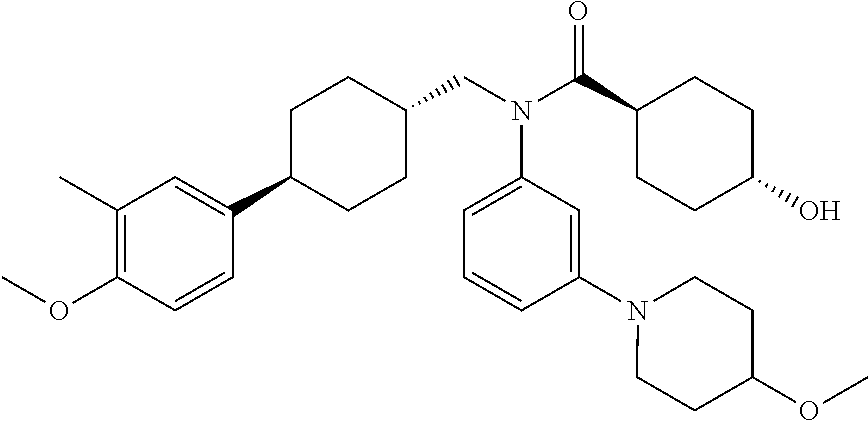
C1(C2CCC(CN(C(C3CCC(O)CC3)=O)C3=CC=CC(N4CCC(OC)CC4)=C3)CC2)=CC(C)=C(OC)C=C1
